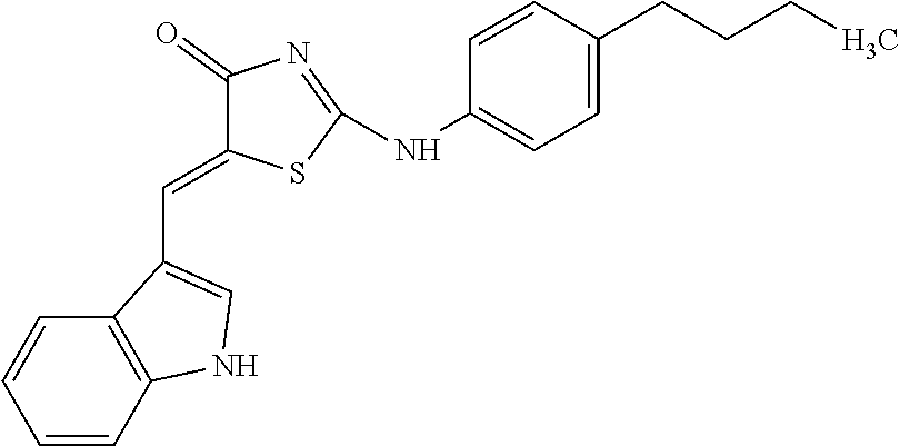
C1=CC2=C(C=C1)C(C=C1C(=O)N=C(NC3=CC=C(CCCC)C=C3)S1)=CN2
